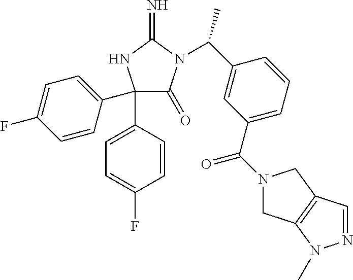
C1(C2=CC=C(F)C=C2)(C2=CC=C(F)C=C2)C(=O)N(C(C2=CC(C(=O)N3CC4=C(C3)C=NN4C)=CC=C2)C)C(=N)N1
